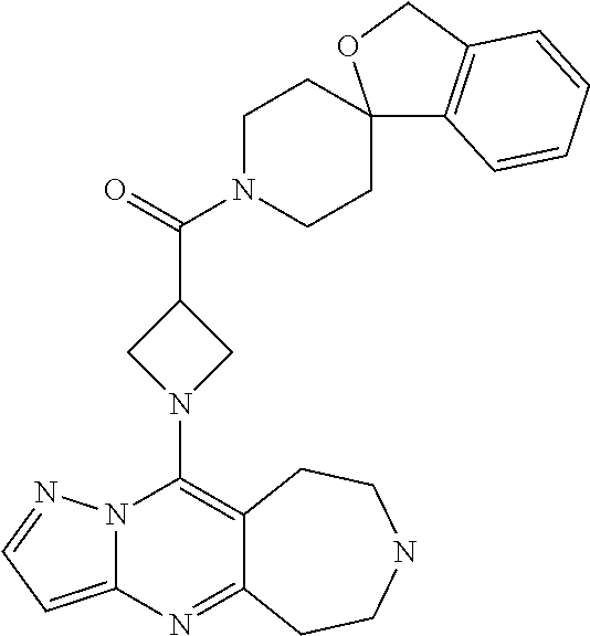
N12C(=CC=N1)N=C1C(=C2N2CC(C(N3CCC4(CC3)C3=C(CO4)C=CC=C3)=O)C2)CCNCC1
